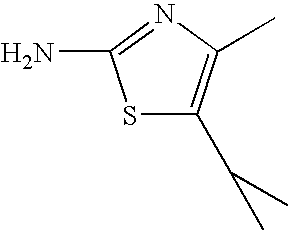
S1C(C(C)C)=C(C)N=C1N
